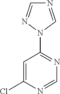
C1=C(Cl)N=CN=C1N1C=NC=N1
